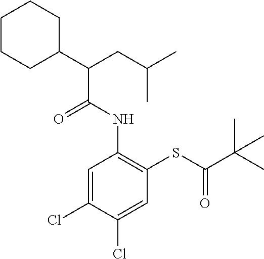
C1=C(Cl)C(Cl)=CC(SC(C(C)(C)C)=O)=C1NC(C(CC(C)C)C1CCCCC1)=O
